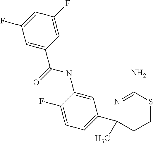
CC1(C2=CC=C(F)C(NC(C3=CC(F)=CC(F)=C3)=O)=C2)N=C(N)SCC1
